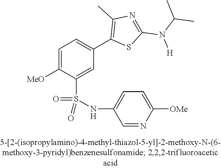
C1=C([OMe])C(S(NC2=CC=C([OMe])N=C2)(=O)=O)=CC(C2=C(C)N=C(N(C(C)C)[H])S2)=C1
